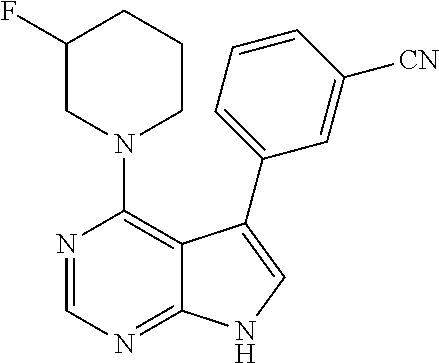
N1(C2=C3C(=NC=N2)NC=C3C2=CC=CC([CN])=C2)CCCC(F)C1
